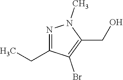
N1=C(CC)C(Br)=C(CO)N1C
